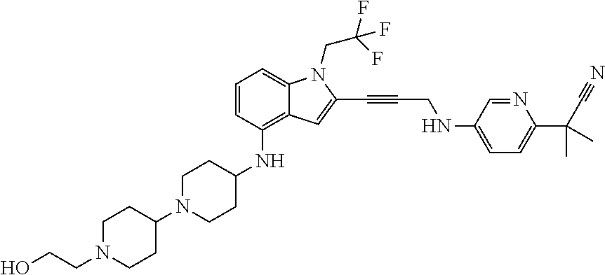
C1=CC(NC2CCN(C3CCN(CCO)CC3)CC2)=C2C(=C1)N(CC(F)(F)F)C(C#CCNC1=CC=C(C(C#N)(C)C)N=C1)=C2
